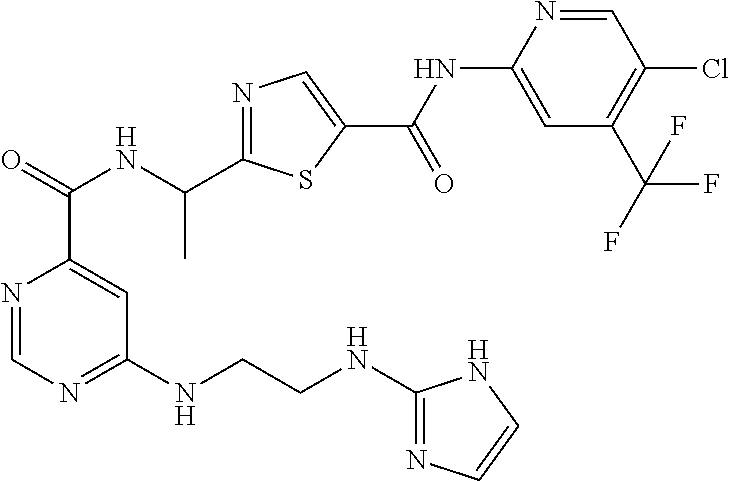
N1=CN=C(NCCNC2=NC=CN2)C=C1C(NC(C1=NC=C(C(=O)NC2=CC(C(F)(F)F)=C(Cl)C=N2)S1)C)=O
